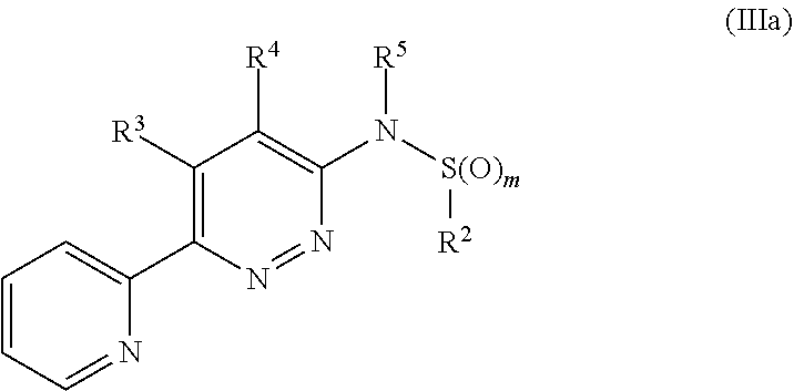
C1=CC=NC(C2=C([R3])C([R4])=C(N([S(O)m][R2])[R5])N=N2)=C1
